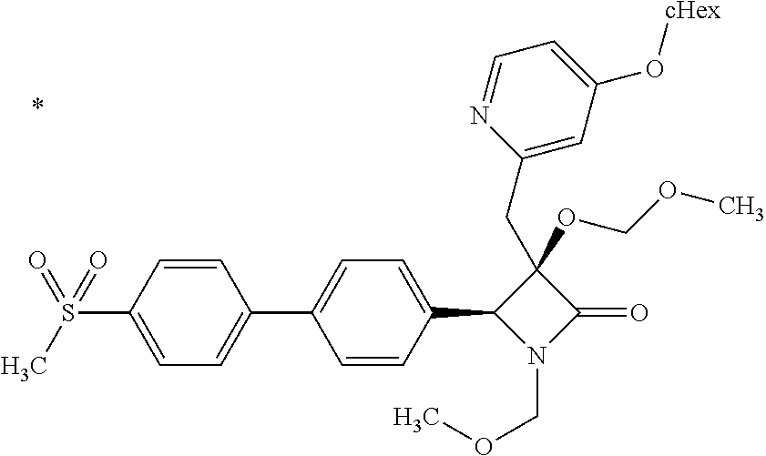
C1(OCOC)(CC2=CC(O[cHex])=CC=N2)C(C2=CC=C(C3=CC=C(S(=O)(C)=O)C=C3)C=C2)N(COC)C1=O
